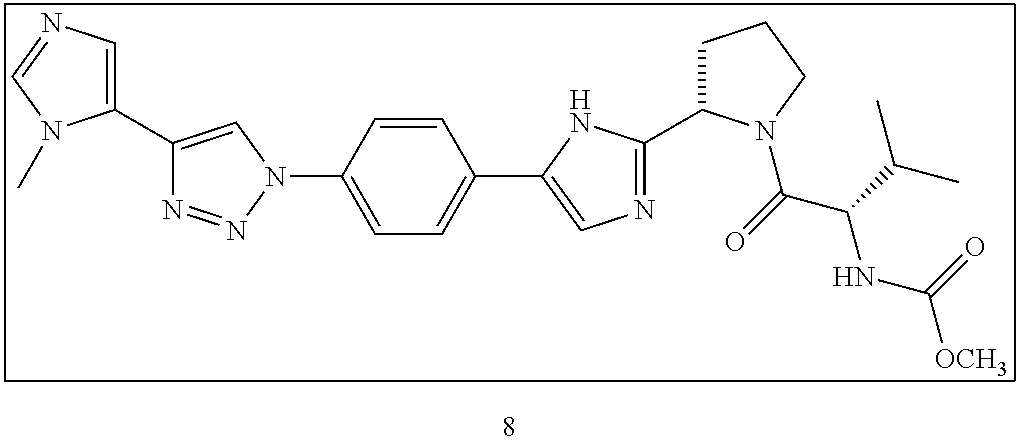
N1(C2=CC=C(C3=CN=C(C4CCCN4C(C(C(C)C)NC(=O)[OCH3])=O)N3)C=C2)C=C(C2=CN=CN2C)N=N1
